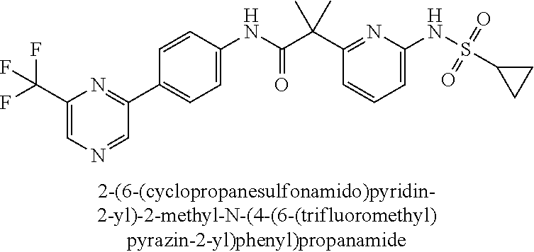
C1=C(NS(=O)(=O)C2CC2)N=C(C(C(NC2=CC=C(C3=NC(C(F)(F)F)=CN=C3)C=C2)=O)(C)C)C=C1
